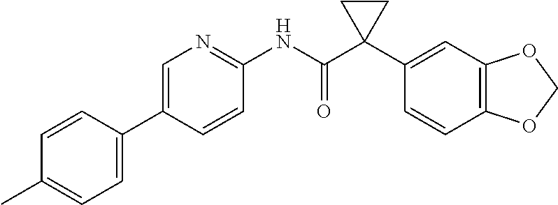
C1=C(C2=CC=C(C)C=C2)C=CC(NC(C2(C3=CC4=C(C=C3)OCO4)CC2)=O)=N1
